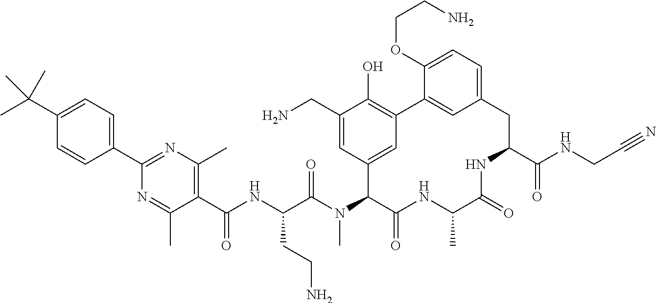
C(C(N(C1C(=O)NC(C)C(=O)NC(C(NCC#N)=O)CC2=CC=C(OCCN)C(=C2)C2=C(O)C(CN)=CC1=C2)C)=O)(NC(C1=C(C)N=C(C2=CC=C(C(C)(C)C)C=C2)N=C1C)=O)CCN
